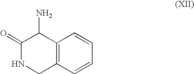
C1(=O)NCC2=C(C1N)C=CC=C2
